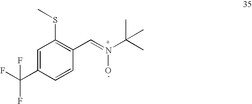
C1=C(C(F)(F)F)C=CC(C=N(C(C)(C)C)O)=C1SC
